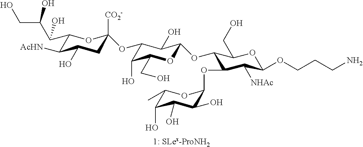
C1(C(C(CO)O)O)C([AcHN])C(O)CC([CO2-])(OC2C(O)C(CO)OC(OC3C(OC4C(O)C(O)C(O)C(C)O4)C([NHAc])C(OCCCN)OC3CO)C2O)O1
